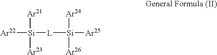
[Ar22][Si]([Ar21])([Ar23])[L][Si]([Ar25])([Ar24])[Ar26]
